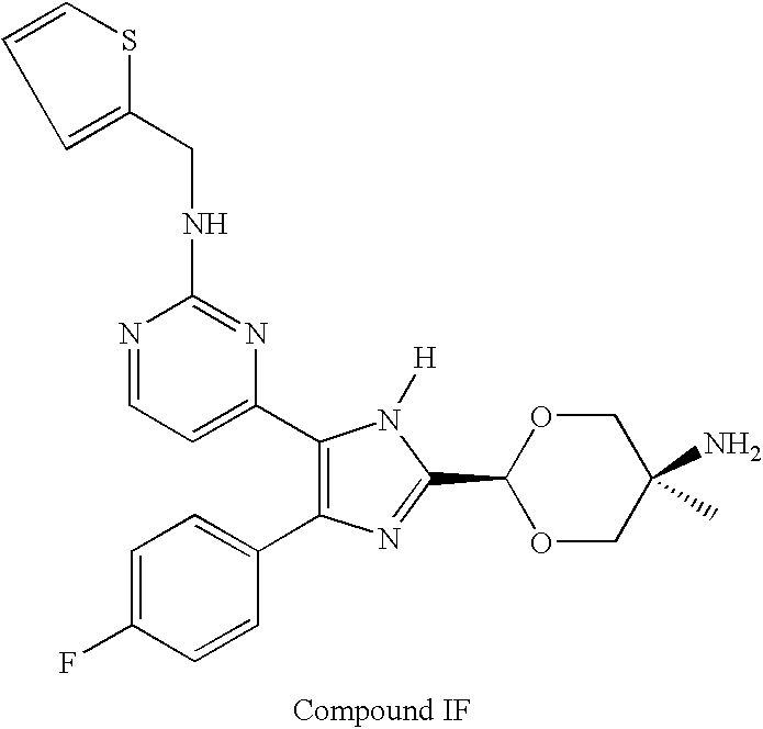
C1=C(F)C=CC(C2=C(C3=CC=NC(NCC4=CC=CS4)=N3)N([H])C(C3OCC(N)(C)CO3)=N2)=C1
